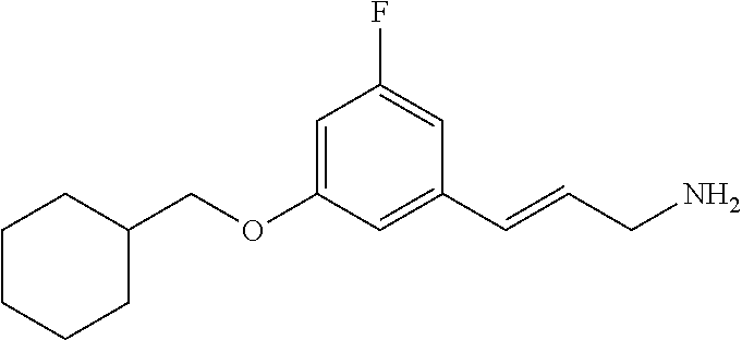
C1(COC2=CC(F)=CC(C=CCN)=C2)CCCCC1
